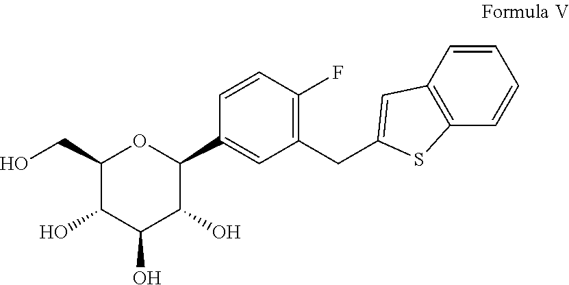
C1=CC2=C(C=C1)SC(CC1=C(F)C=CC(C3OC(CO)C(O)C(O)C3O)=C1)=C2
